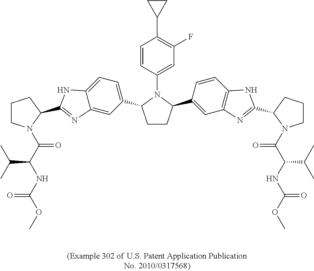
C(C(C)C)(C(=O)N1CCCC1C1=NC2=CC(C3CCC(C4=CC5=C(C=C4)NC(C4CCCN4C(=O)C(C(C)C)NC(=O)OC)=N5)N3C3=CC(F)=C(C4CC4)C=C3)=CC=C2N1)NC(OC)=O
